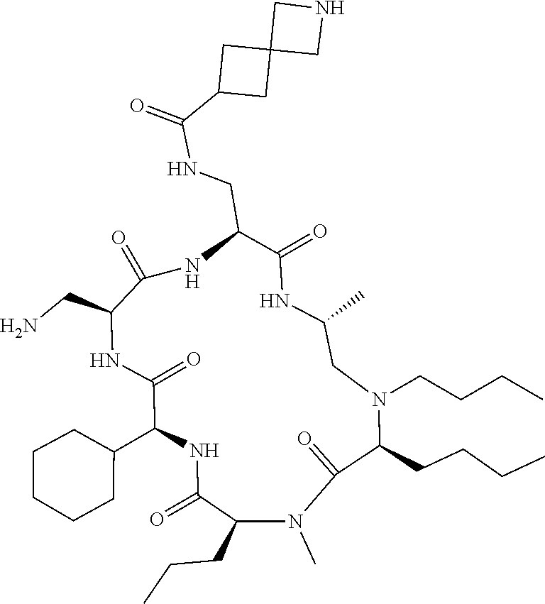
O=C1N(C)C(CCC)C(=O)NC(C2CCCCC2)C(=O)NC(CN)C(=O)NC(CNC(=O)C2CC3(C2)CNC3)C(=O)NC(C)CN(CCCC)C1CCCC
